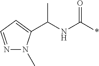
N(C(C)C1=CC=NN1C)C(*)=O
